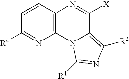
C12=C(C=CC([R4])=N1)N=C([X])C1=C([R2])N=C([R1])N21
